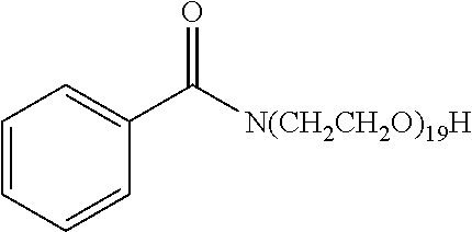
C1=CC=CC(C(=O)[N(CH2CH2O)19H])=C1
